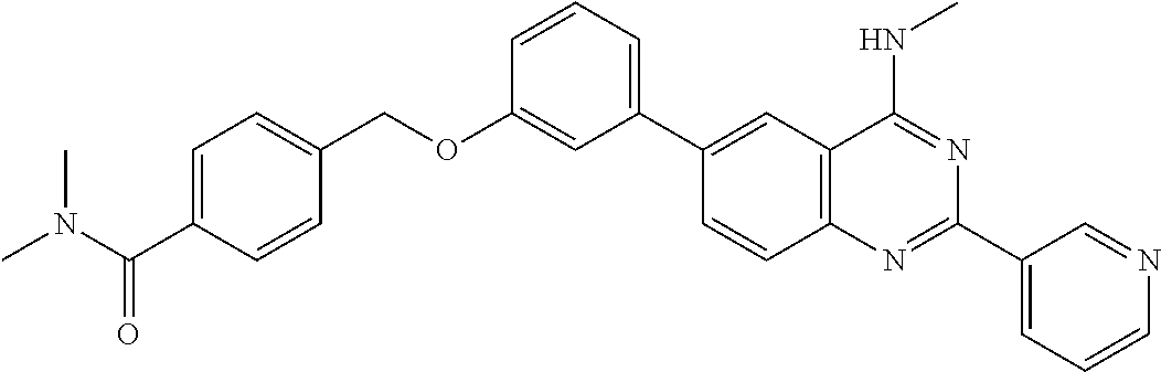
C1(C2=CC3=C(C=C2)N=C(C2=CC=CN=C2)N=C3NC)=CC=CC(OCC2=CC=C(C(N(C)C)=O)C=C2)=C1
